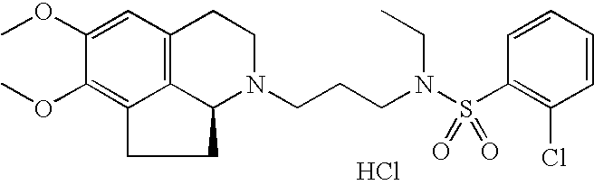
Cl.C12=C3C=C(OC)C(OC)=C1CCC2N(CCCN(S(C1=C(Cl)C=CC=C1)(=O)=O)CC)CC3
